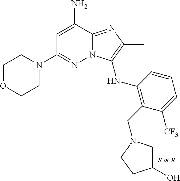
NC1=CC(N2CCOCC2)=NN2C1=NC(C)=C2NC1=C(CN2CC(O)CC2)C([CF3])=CC=C1
